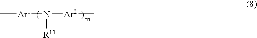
C[Ar1]N([Ar2]C)[R11]
